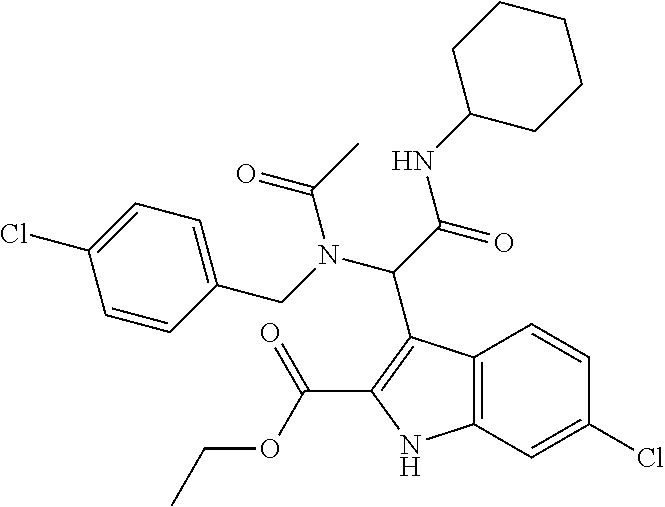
C12=C(NC(C(OCC)=O)=C1C(C(NC1CCCCC1)=O)N(C(=O)C)CC1=CC=C(Cl)C=C1)C=C(Cl)C=C2
